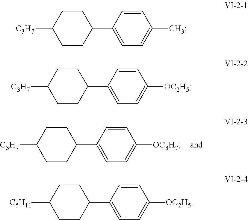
C1(C2=CC=C([OC3H7])C=C2)CCC([C3H7])CC1.C1(C2=CC=C(C)C=C2)CCC([C3H7])CC1.C1(C2=CC=C([OC2H5])C=C2)CCC([C3H7])CC1.C1(C2=CC=C([OC2H5])C=C2)CCC([C5H11])CC1
